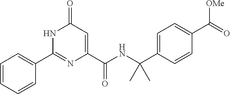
C1(=O)C=C(C(NC(C2=CC=C(C(=O)[OMe])C=C2)(C)C)=O)N=C(C2=CC=CC=C2)N1
